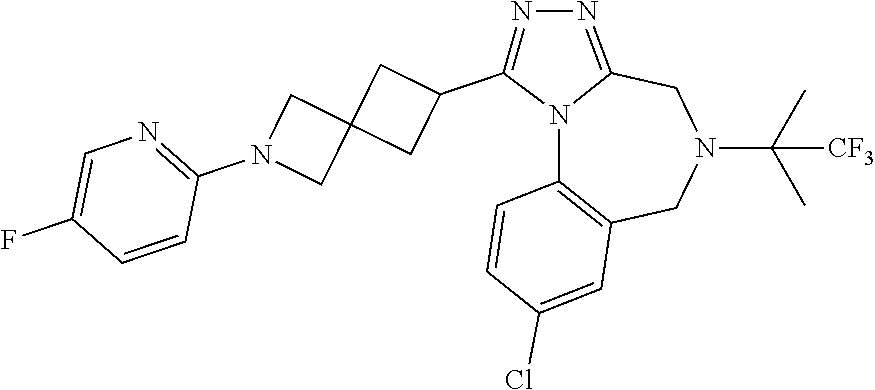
N12C3=C(CN(C(C)(C)[CF3])CC1=NN=C2C1CC2(C1)CN(C1=NC=C(F)C=C1)C2)C=C(Cl)C=C3
